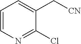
C1=CN=C(Cl)C(C[CN])=C1
